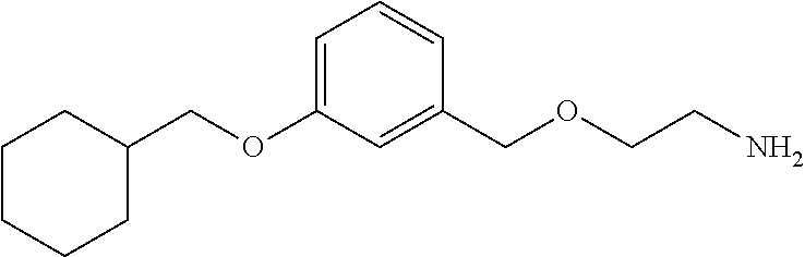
C(OC1=CC=CC(COCCN)=C1)C1CCCCC1
